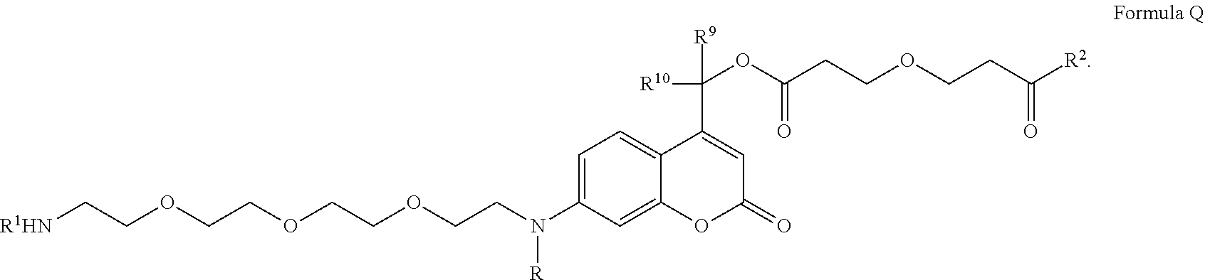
[R1HN]CCOCCOCCOCCN(C1=CC=C2C(=C1)OC(=O)C=C2C([R10])([R9])OC(CCOCCC([R2])=O)=O)[R]
